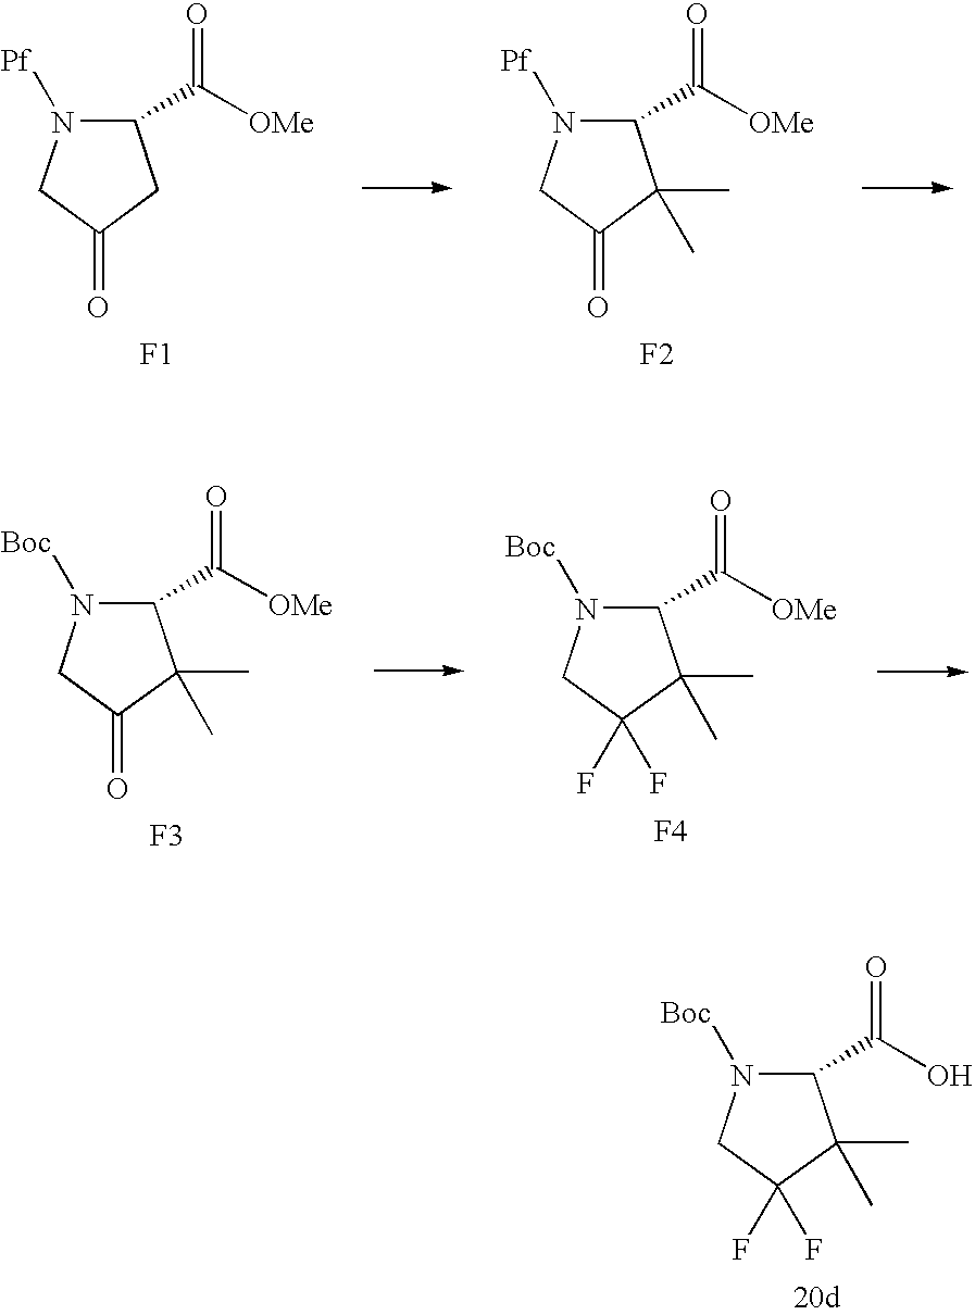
C1(C(O)=O)N([Boc])CC(F)(F)C1(C)C.C1(C([OMe])=O)N([Pf])CC(=O)C1.[F1].C1(C([OMe])=O)N([Pf])CC(=O)C1(C)C.[F2].C1(C([OMe])=O)N([Boc])CC(=O)C1(C)C.[F3].C1(C([OMe])=O)N([Boc])CC(F)(F)C1(C)C.[F4]
